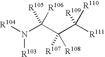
N([R103])([R104])C(C([R108])([R107])C([R111])([R109])[R110])([R106])[R105]
